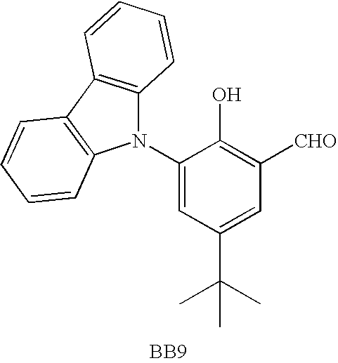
N1(C2=CC(C(C)(C)C)=CC([CHO])=C2O)C2=C(C3=C1C=CC=C3)C=CC=C2.[BB9]
